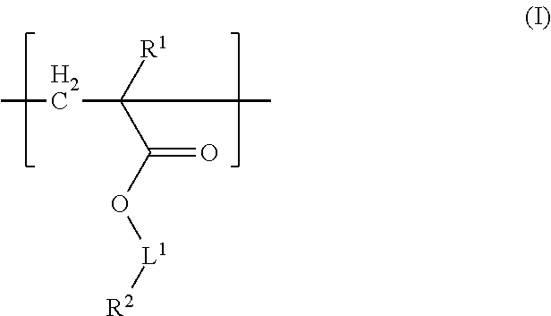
CCC([R1])(C(=O)O[L1][R2])C
